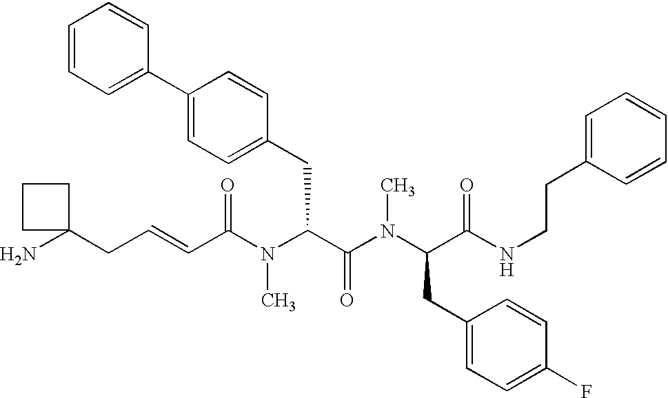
C(C(N(C(C(N(C(C(NCCC1=CC=CC=C1)=O)CC1=CC=C(F)C=C1)C)=O)CC1=CC=C(C2=CC=CC=C2)C=C1)C)=O)=CCC1(N)CCC1
